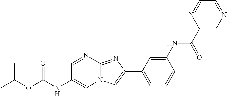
C1=NC2=NC(C3=CC=CC(NC(C4=CN=CC=N4)=O)=C3)=CN2C=C1NC(OC(C)C)=O
